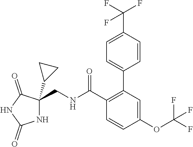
N1C(CNC(C2=C(C3=CC=C(C(F)(F)F)C=C3)C=C(OC(F)(F)F)C=C2)=O)(C2CC2)C(=O)NC1=O
